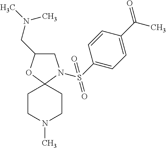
C1C(CN(C)C)OC2(N1S(C1=CC=C(C(C)=O)C=C1)(=O)=O)CCN(C)CC2
